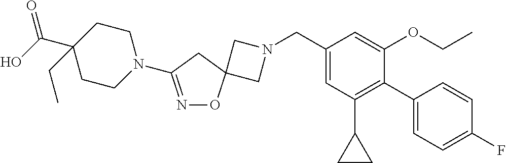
C1N(CC2=CC(C3CC3)=C(C3=CC=C(F)C=C3)C(OCC)=C2)CC12ON=C(N1CCC(C(O)=O)(CC)CC1)C2
